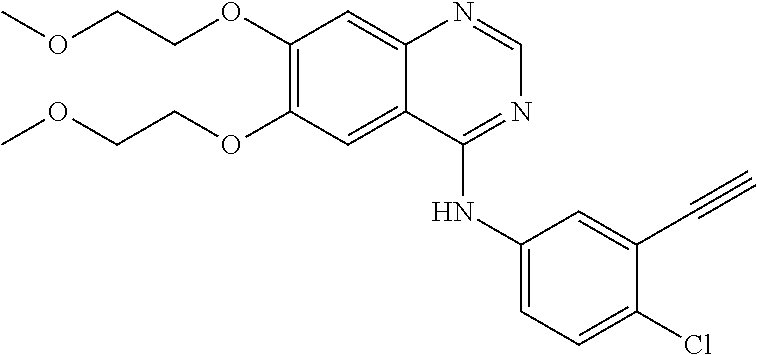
C1(OCCOC)=C(OCCOC)C=C2C(=C1)N=CN=C2NC1=CC=C(Cl)C(C#C)=C1
